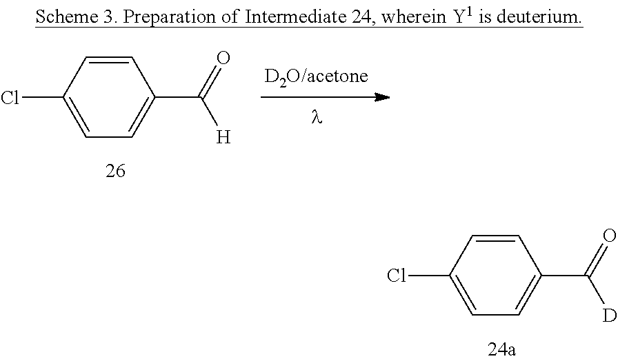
C1(Cl)=CC=C(C([H])=O)C=C1.C1(Cl)=CC=C(C([D])=O)C=C1
